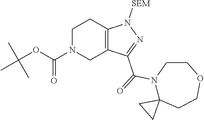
C1N(C(OC(C)(C)C)=O)CC2=C(C1)N([SEM])N=C2C(=O)N1C2(CCOCC1)CC2
